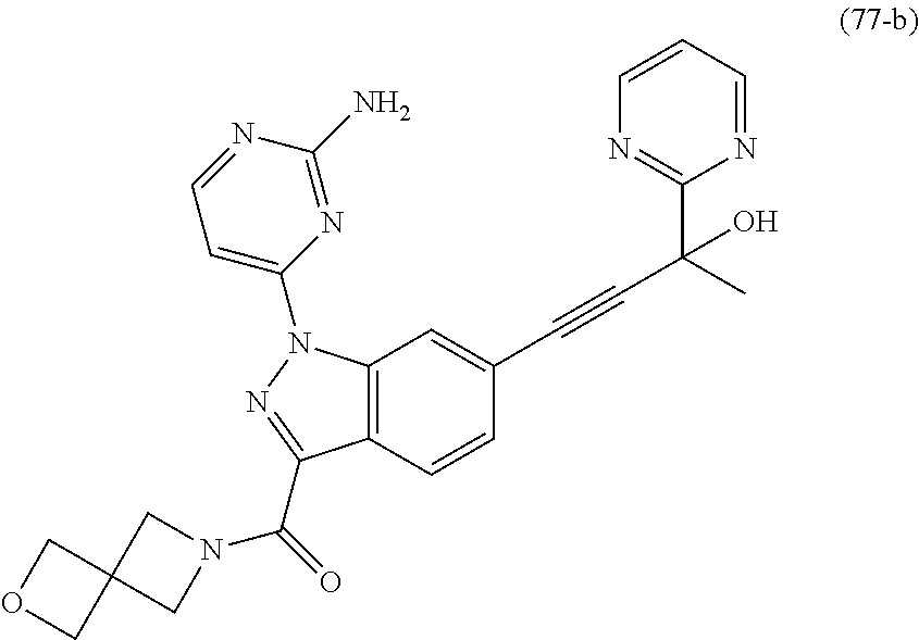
C12=C(C=CC(C#CC(C)(C3=NC=CC=N3)O)=C1)C(C(=O)N1CC3(C1)COC3)=NN2C1=CC=NC(N)=N1
